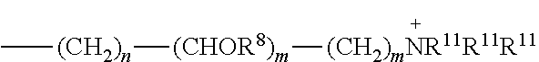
C[(CH2)n][(CHOR8)m][(CH2)mNR11R11R11]
